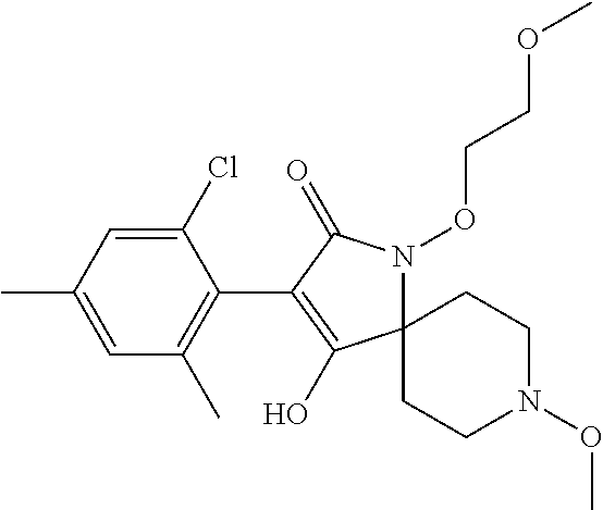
C12(N(OCCOC)C(=O)C(C3=C(C)C=C(C)C=C3Cl)=C1O)CCN(OC)CC2
